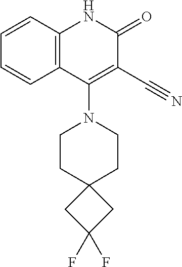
C1=CC2=C(C=C1)C(N1CCC3(CC1)CC(F)(F)C3)=C(C#N)C(=O)N2
